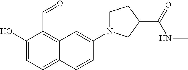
C1(O)=CC=C2C(=C1C=O)C=C(N1CCC(C(NC)=O)C1)C=C2
